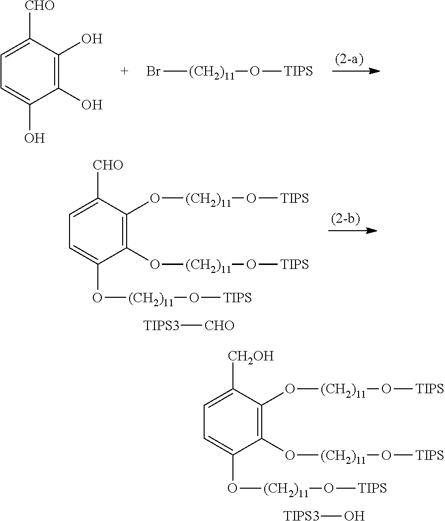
C1=C([CHO])C(O)=C(O)C(O)=C1.Br[(CH2)11]O[TIPS].C1=C([CH2OH])C(O[(CH2)11]O[TIPS])=C(O[(CH2)11]O[TIPS])C(O[(CH2)11]O[TIPS])=C1.[TIPS3]O.C1=C([CHO])C(O[(CH2)11]O[TIPS])=C(O[(CH2)11]O[TIPS])C(O[(CH2)11]O[TIPS])=C1.[TIPS3][CHO]
